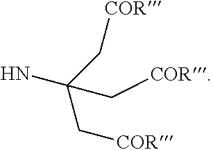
NC(C[COR])(C[COR])C[COR]
